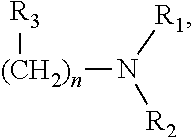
[R3][(CH2)n]N([R1])[R2]
